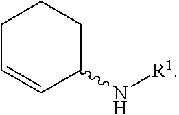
C1C=CC(N[R1])CC1
